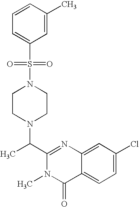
N1(S(=O)(C2=CC=CC(C)=C2)=O)CCN(C(C2=NC3=CC(Cl)=CC=C3C(=O)N2C)C)CC1
